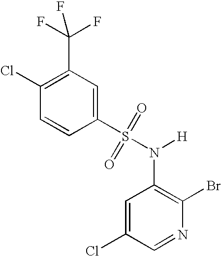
C1(Cl)=C(C(F)(F)F)C=C(S(N(C2=C(Br)N=CC(Cl)=C2)[H])(=O)=O)C=C1
